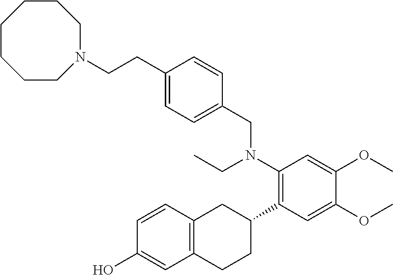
C12=C(C=CC(O)=C1)CC(C1=C(N(CC)CC3=CC=C(CCN4CCCCCCC4)C=C3)C=C(OC)C(OC)=C1)CC2
